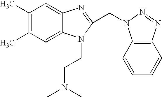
C1(C)=C(C)C=C2C(=C1)N=C(CN1C3=C(C=CC=C3)N=N1)N2CCN(C)C
